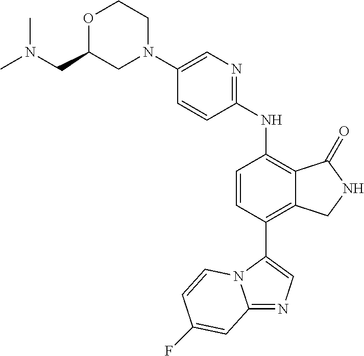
C1(N2CCOC(CN(C)C)C2)=CN=C(NC2=C3C(=C(C4=CN=C5N4C=CC(F)=C5)C=C2)CNC3=O)C=C1
